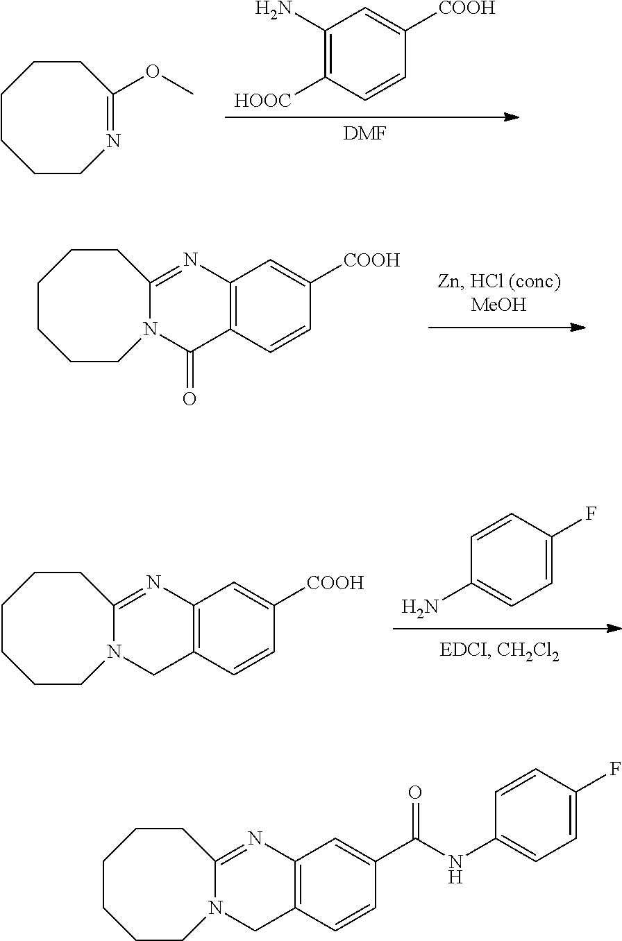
[DMF].C1(N)=C([HOOC])C=CC([COOH])=C1.COC1=NCCCCCC1.C12=C(C=CC([COOH])=C1)C(=O)N1C(=N2)CCCCCC1.C1(N)=CC=C(F)C=C1.C12=C(C=CC([COOH])=C1)CN1C(=N2)CCCCCC1.C12=C(C=CC(C(NC3=CC=C(F)C=C3)=O)=C1)CN1C(=N2)CCCCCC1
